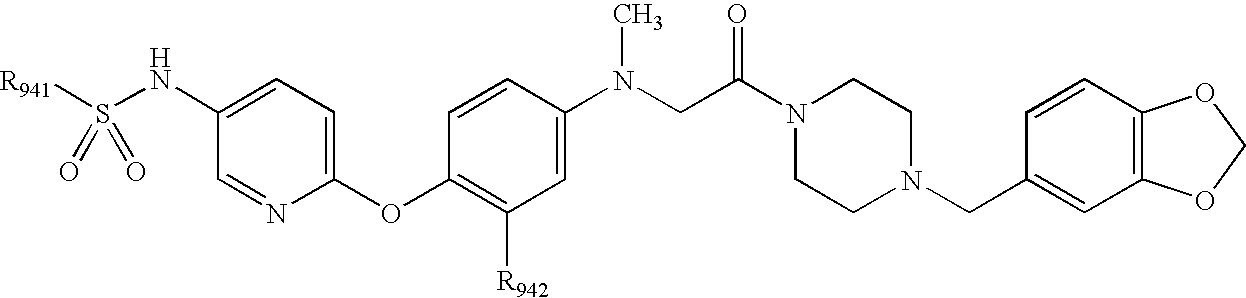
[R941]S(=O)(NC1=CC=C(OC2=C([R942])C=C(N(CC(N3CCN(CC4=CC5=C(C=C4)OCO5)CC3)=O)C)C=C2)N=C1)=O
